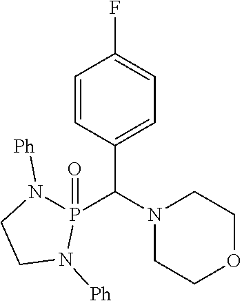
C1=CC(C(N2CCOCC2)P2(=O)N([Ph])CCN2[Ph])=CC=C1F
